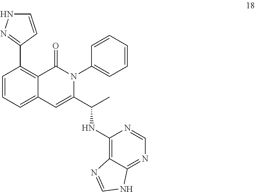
C1(C2=C3C(=CC=C2)C=C(C(C)NC2=C4C(=NC=N2)NC=N4)N(C2=CC=CC=C2)C3=O)=NNC=C1
